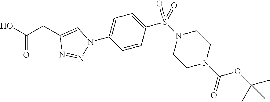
C1=CC(S(N2CCN(C(OC(C)(C)C)=O)CC2)(=O)=O)=CC=C1N1N=NC(CC(O)=O)=C1
